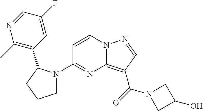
C1(N2CCCC2C2=C(C)N=CC(F)=C2)=NC2=C(C(=O)N3CC(O)C3)C=NN2C=C1
